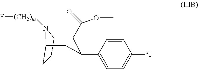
C12CCC(N1[(CH2)m]F)CC(C1=CC=C([xI])C=C1)C2C(OC)=O
